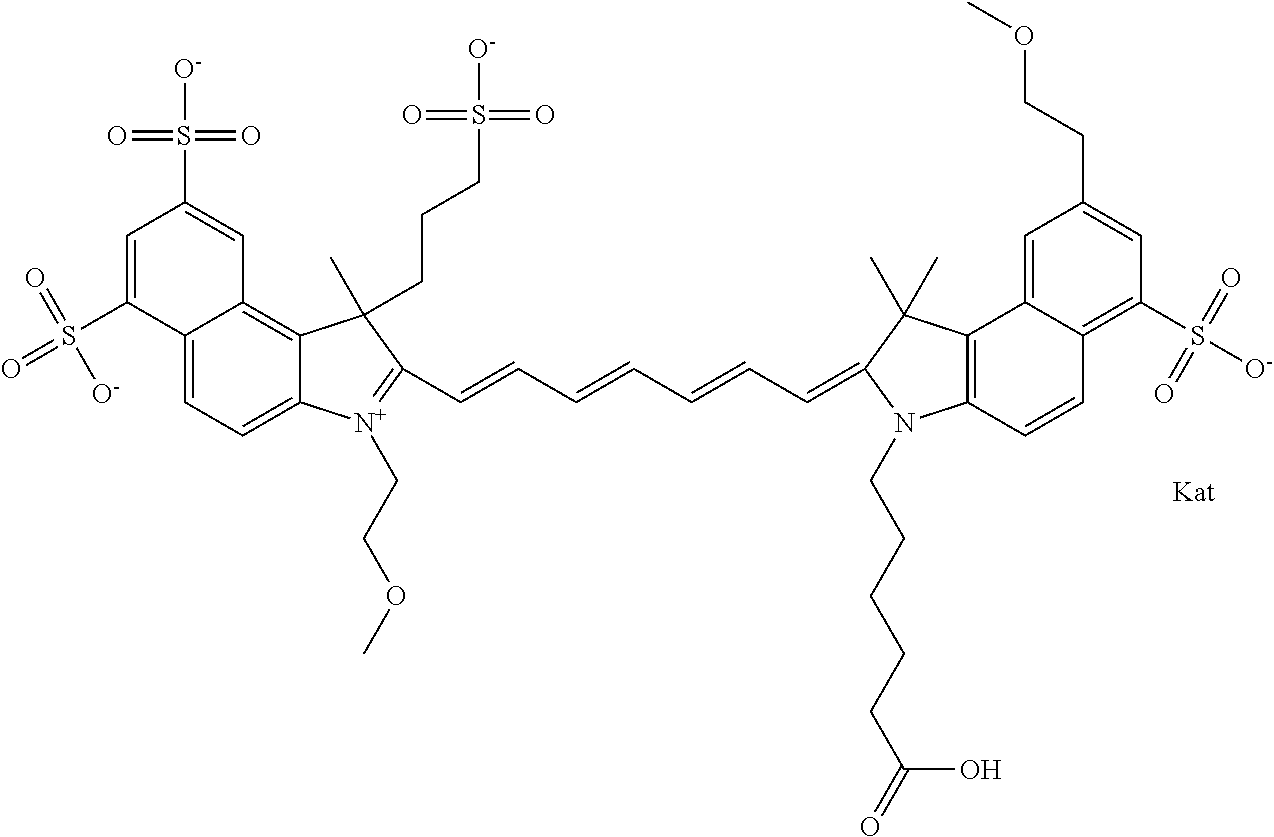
C1=C(S(=O)(=O)[O-])C2=CC=C3C(=C2C=C1S([O-])(=O)=O)C(C)(CCCS(=O)(=O)[O-])C(C=CC=CC=CC=C1C(C)(C)C2=C(C=CC4=C(S([O-])(=O)=O)C=C(CCOC)C=C24)N1CCCCCC(=O)O)=[N+]3CCOC
